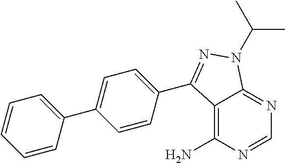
C1=NC(N)=C2C(=N1)N(C(C)C)N=C2C1=CC=C(C2=CC=CC=C2)C=C1
